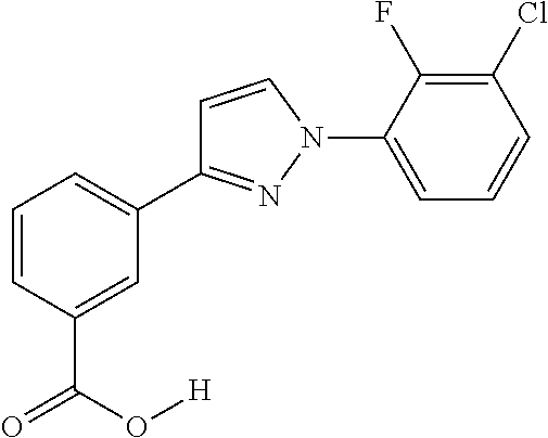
C1=CC(C(=O)O[H])=CC(C2=NN(C3=CC=CC(Cl)=C3F)C=C2)=C1
